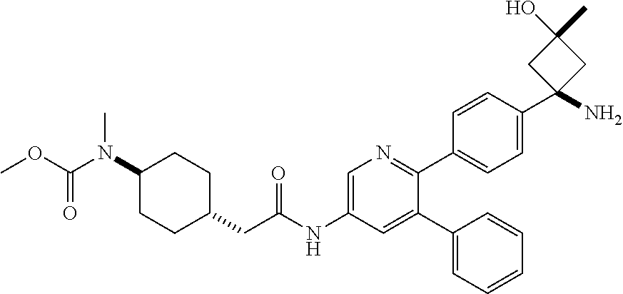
C1(N(C)C(=O)OC)CCC(CC(NC2=CN=C(C3=CC=C(C4(N)CC(C)(O)C4)C=C3)C(C3=CC=CC=C3)=C2)=O)CC1
